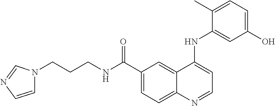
C(CNC(C1=CC=C2C(=C1)C(NC1=CC(O)=CC=C1C)=CC=N2)=O)CN1C=CN=C1
